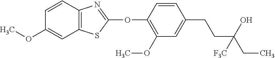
C1(OC2=NC3=C(S2)C=C(OC)C=C3)=C(OC)C=C(CCC(CC)(O)[F3C])C=C1
